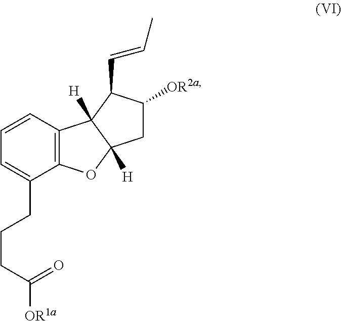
C1=CC=C(CCCC([OR1a])=O)C2=C1C1([H])C([H])(O2)CC([OR2a])C1C=CC
